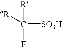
C([SO3H])([R])([R])F
